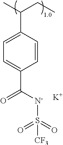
C1=C(C(C)CC)C=CC(C([N-]S(=O)(=O)[CF3])=O)=C1.[K]
